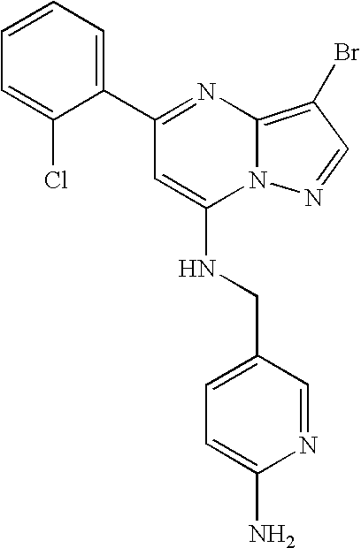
C1(C2=NC3=C(Br)C=NN3C(NCC3=CC=C(N)N=C3)=C2)=CC=CC=C1Cl
